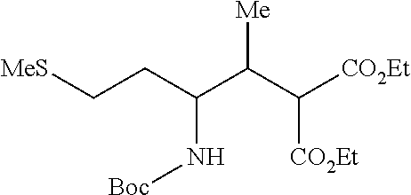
C(CC(C(C([CO2Et])[CO2Et])[Me])N[Boc])[MeS]
